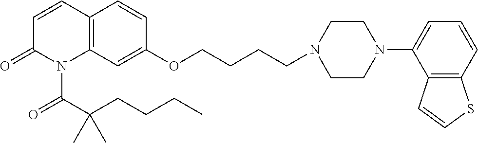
C1=CC2=C(N(C(C(CCCC)(C)C)=O)C1=O)C=C(OCCCCN1CCN(C3=CC=CC4=C3C=CS4)CC1)C=C2
